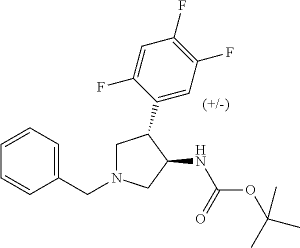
C1=CC=C(CN2CC(C3=CC(F)=C(F)C=C3F)C(NC(=O)OC(C)(C)C)C2)C=C1
